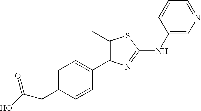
CC1=C(C2=CC=C(CC(=O)O)C=C2)N=C(NC2=CN=CC=C2)S1
